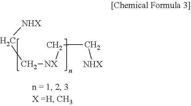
C([NX]CC[NHX])C[NHX]
